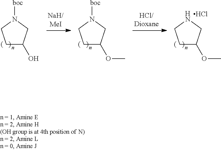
C1C(O)CN([boc])C1.C1C(OC)CN([boc])C1.C1C(OC)CNC1.Cl
